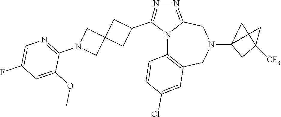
N12C3=C(CN(C4CC(C)([CF3])C4)CC1=NN=C2C1CC2(C1)CN(C1=NC=C(F)C=C1OC)C2)C=C(Cl)C=C3
